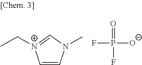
O=P(F)([O-])F.C1=CN(C)C=[N+]1CC
